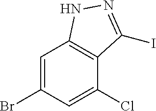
C1=C(Br)C=C(Cl)C2=C1NN=C2I
